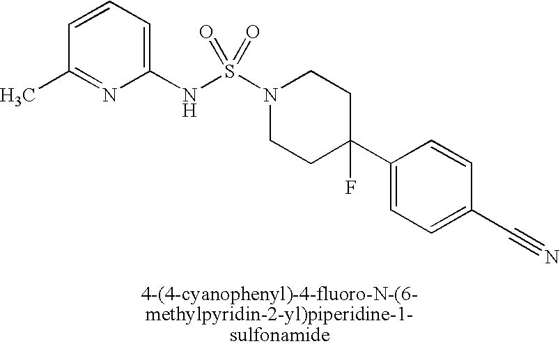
C1=CC=C(NS(N2CCC(C3=CC=C(C#N)C=C3)(F)CC2)(=O)=O)N=C1C
